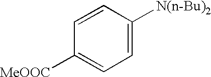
C1=C([N(n-Bu)2])C=CC([MeOOC])=C1
